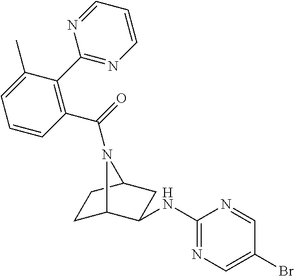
C1C2C(NC3=NC=C(Br)C=N3)CC(C1)N2C(=O)C1=C(C2=NC=CC=N2)C(C)=CC=C1
